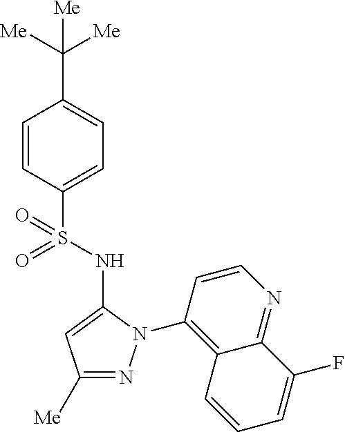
C1(C([Me])([Me])[Me])=CC=C(S(=O)(=O)NC2=CC([Me])=NN2C2=C3C(=NC=C2)C(F)=CC=C3)C=C1
